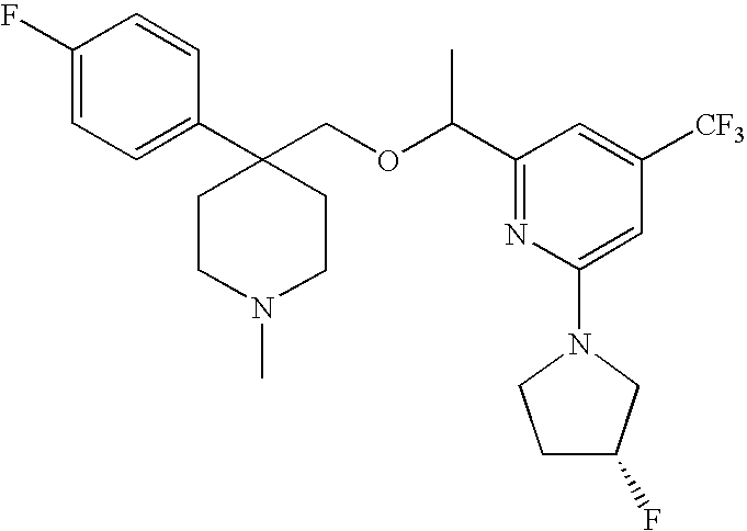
C1=C(F)C=CC(C2(COC(C3=NC(N4CCC(F)C4)=CC([CF3])=C3)C)CCN(C)CC2)=C1
